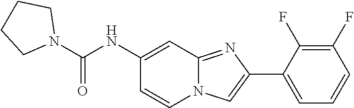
C1(F)=C(F)C(C2=CN3C(=N2)C=C(NC(N2CCCC2)=O)C=C3)=CC=C1
